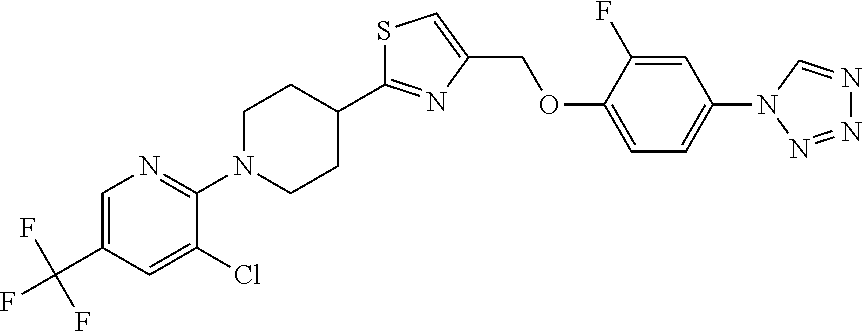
C1=C(C(F)(F)F)C=C(Cl)C(N2CCC(C3=NC(COC4=CC=C(N5C=NN=N5)C=C4F)=CS3)CC2)=N1
